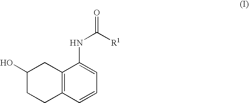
C12=C(C=CC=C1NC(=O)[R1])CCC(O)C2
